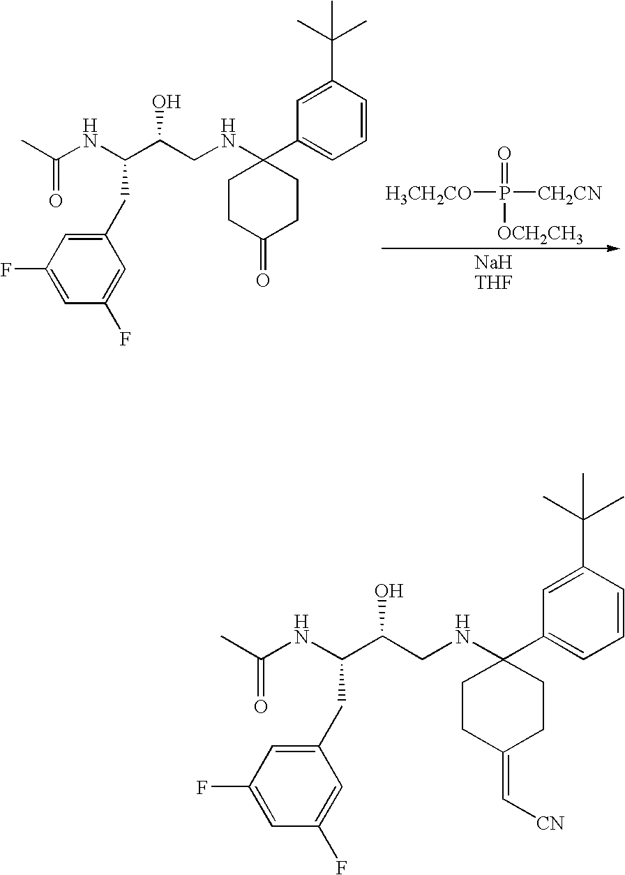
C1CC(NCC(C(NC(=O)C)CC2=CC(F)=CC(F)=C2)O)(C2=CC=CC(C(C)(C)C)=C2)CCC1=O.[H3CH2CO]P(=O)([CH2CN])[OCH2CH3].C1CC(NCC(C(NC(=O)C)CC2=CC(F)=CC(F)=C2)O)(C2=CC=CC(C(C)(C)C)=C2)CCC1=C[CN]
